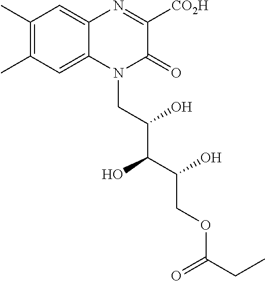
C1(C)=C(C)C=C2C(=C1)N=C([CO2H])C(=O)N2CC(C(C(COC(CC)=O)O)O)O
